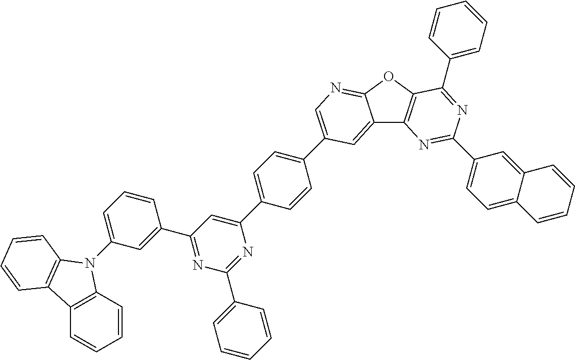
C1=C(N2C3=C(C=CC=C3)C3=C2C=CC=C3)C=C(C2=NC(C3=CC=CC=C3)=NC(C3=CC=C(C4=CN=C5C(=C4)C4=C(O5)C(C5=CC=CC=C5)=NC(C5=CC=C6C(=C5)C=CC=C6)=N4)C=C3)=C2)C=C1
